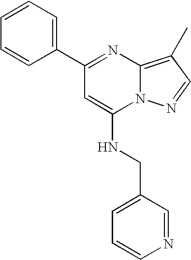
C1(C2=NC3=C(C)C=NN3C(NCC3=CC=CN=C3)=C2)=CC=CC=C1
